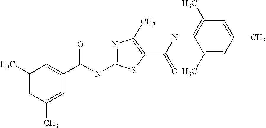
N1=C(NC(C2=CC(C)=CC(C)=C2)=O)SC(C(NC2=C(C)C=C(C)C=C2C)=O)=C1C
